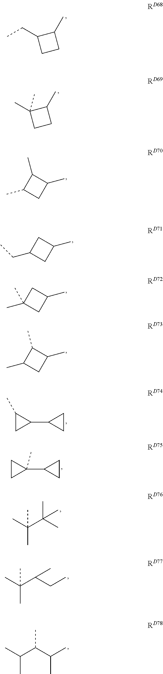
C1(CC)CCC1C.C1(C)(C)CCC1C.C1(C)C(C)CC1C.C1C(CC)CC1C.C1C(C)(C)CC1C.C1(C)C(C)CC1C.C1(C2CC2)C(C)C1.C1(C2CC2)(C)CC1.CC(C(C)(C)C)(C)C.CC(C(CC)C)(C)C.CC(C(C(C)C)C)C
